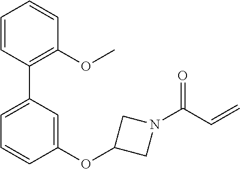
C1(OC2CN(C(C=C)=O)C2)=CC(C2=C(OC)C=CC=C2)=CC=C1
